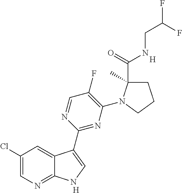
[H].[H].C1(Cl)=CN=C2C(=C1)C(C1=NC(N3C(C(=O)NCC(F)F)(C)CCC3)=C(F)C=N1)=CN2
